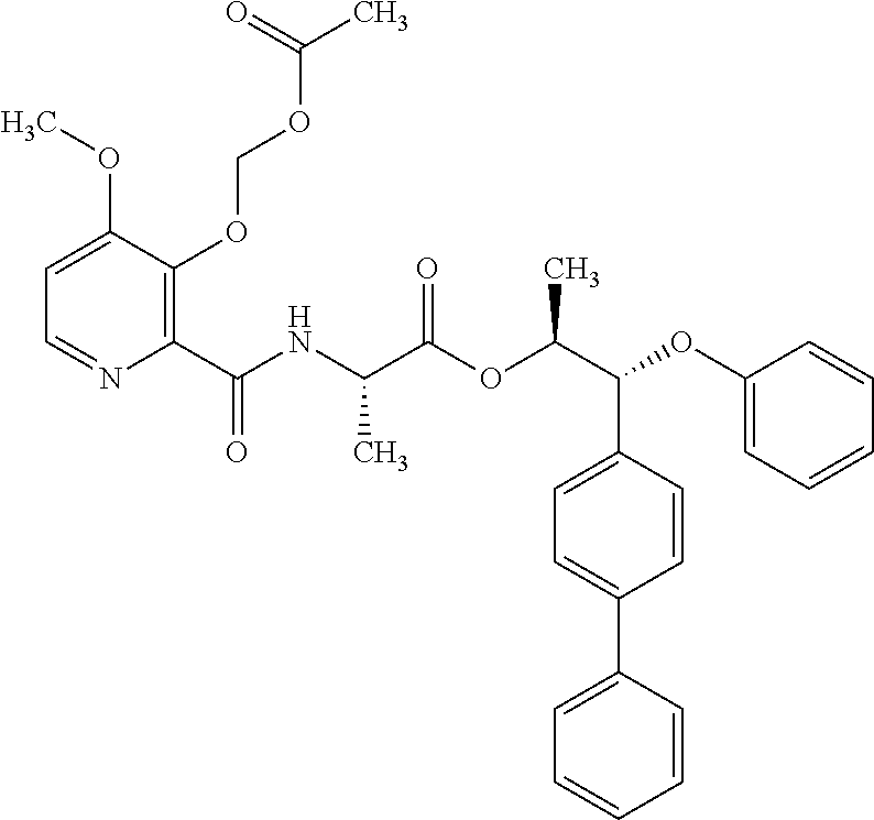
C1=C(OC)C(OCOC(C)=O)=C(C(NC(C(OC(C(OC2=CC=CC=C2)C2=CC=C(C3=CC=CC=C3)C=C2)C)=O)C)=O)N=C1
